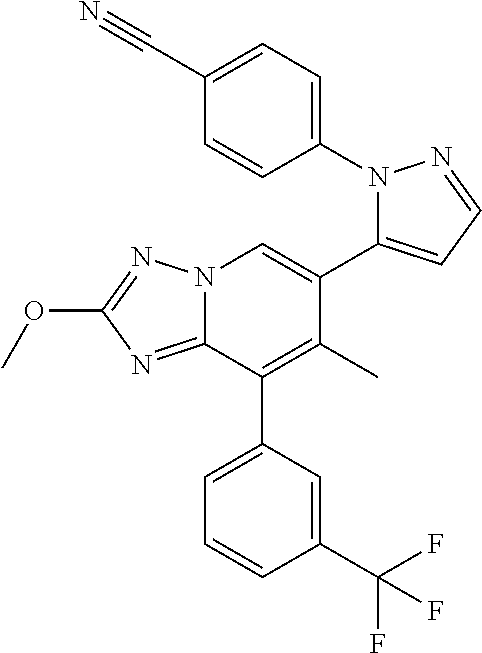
N12C(=NC(OC)=N1)C(C1=CC=CC(C(F)(F)F)=C1)=C(C)C(C1=CC=NN1C1=CC=C(C#N)C=C1)=C2
